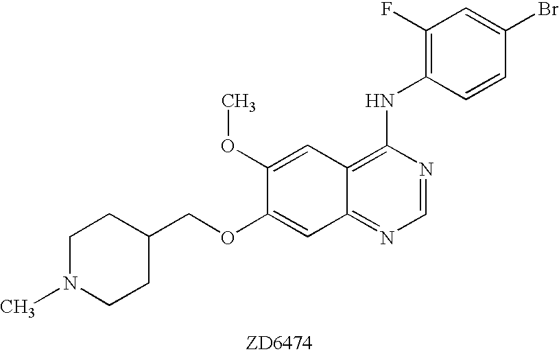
C1=CC(Br)=CC(F)=C1NC1=C2C(=NC=N1)C=C(OCC1CCN(C)CC1)C(OC)=C2
